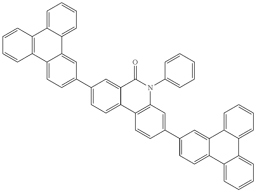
C1=CC2=C(C=C1)C1=CC=C(C3=CC=C4C(=C3)C(=O)N(C3=CC=CC=C3)C3=C4C=CC(C4=CC=C5C(=C4)C4=CC=CC=C4C4=CC=CC=C54)=C3)C=C1C1=CC=CC=C21
